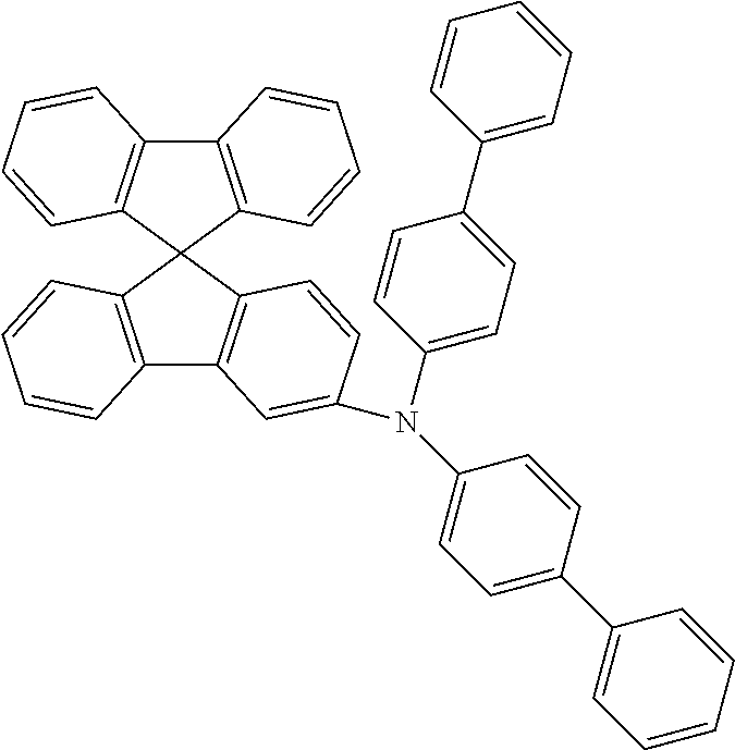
C1(C2=CC=C(N(C3=CC=C(C4=CC=CC=C4)C=C3)C3=CC4=C(C=C3)C3(C5=C4C=CC=C5)C4=C(C5=C3C=CC=C5)C=CC=C4)C=C2)=CC=CC=C1
